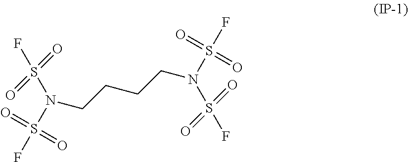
FS(N(S(F)(=O)=O)CCCCN(S(F)(=O)=O)S(F)(=O)=O)(=O)=O
